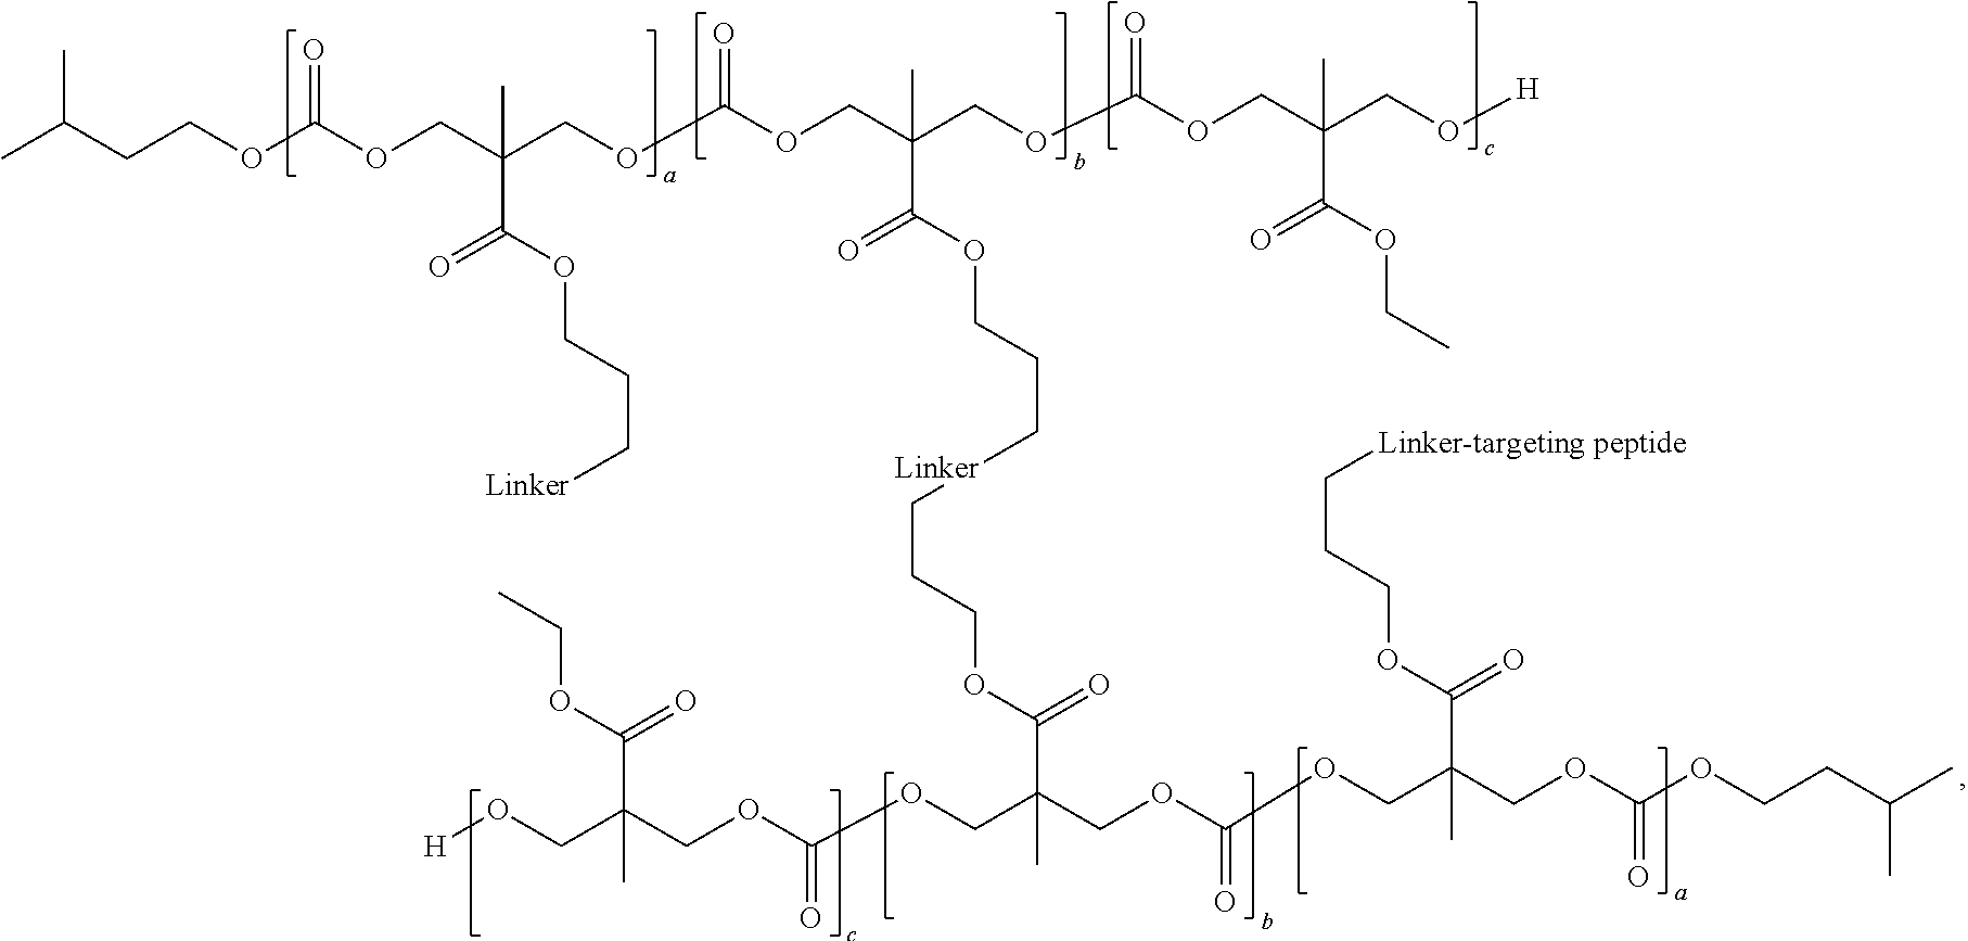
CC(CCOC(OCC(COC(OCC(COC(=O)OCC(CO[H])(C)C(=O)OCC)(C(OCCC[Linker]CCCOC(=O)C(COC(=O)OCC(CO[H])(C)C(=O)OCC)(COC(OCC(COC(OCCC(C)C)=O)(C)C(=O)OCCC[Linker-targeting peptide])=O)C)=O)C)=O)(C)C(OCCC[Linker])=O)=O)C
